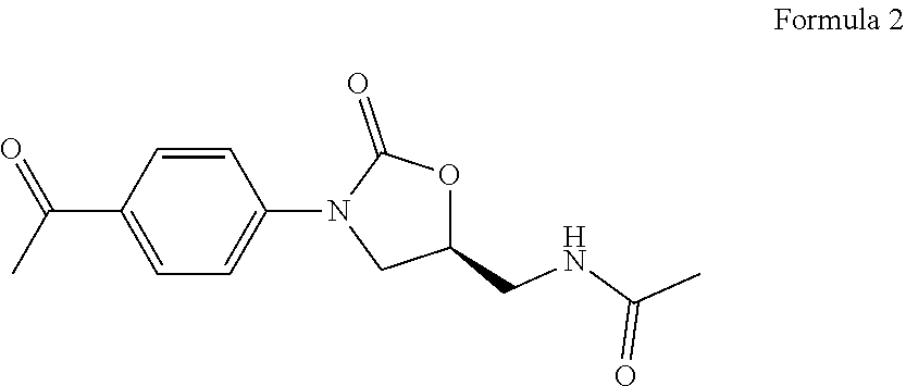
C1=C(C(=O)C)C=CC(N2CC(CNC(C)=O)OC2=O)=C1
